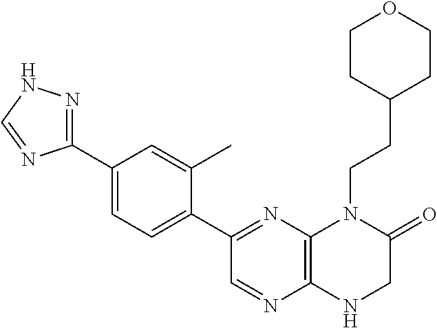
C1(C2=NC3=C(N=C2)NCC(=O)N3CCC2CCOCC2)=CC=C(C2=NNC=N2)C=C1C
